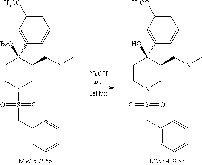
C1CN(S(CC2=CC=CC=C2)(=O)=O)CC(CN(C)C)C1(C1=CC([H3CO])=CC=C1)O.C1CN(S(CC2=CC=CC=C2)(=O)=O)CC(CN(C)C)C1(C1=CC([H3CO])=CC=C1)[BzO]
